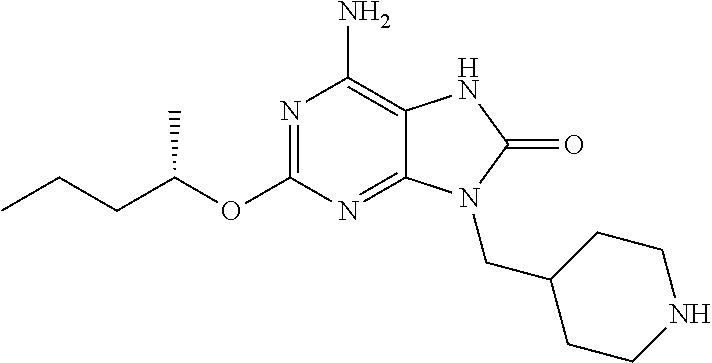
N1=C(OC(CCC)C)N=C2C(=C1N)NC(=O)N2CC1CCNCC1
